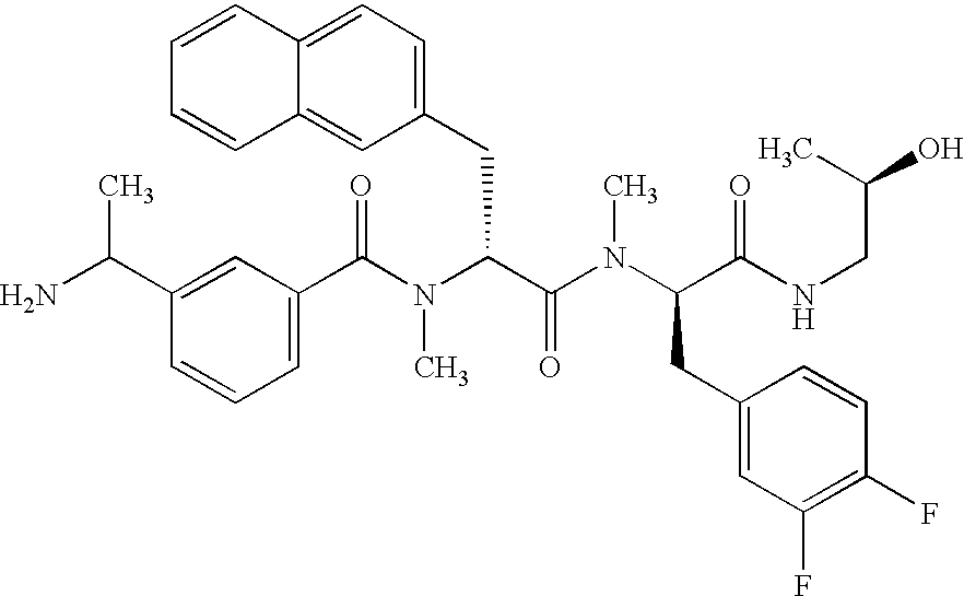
C1(C(N(C(C(N(C(C(NCC(O)C)=O)CC2=CC(F)=C(F)C=C2)C)=O)CC2=CC=C3C(=C2)C=CC=C3)C)=O)=CC=CC(C(N)C)=C1
